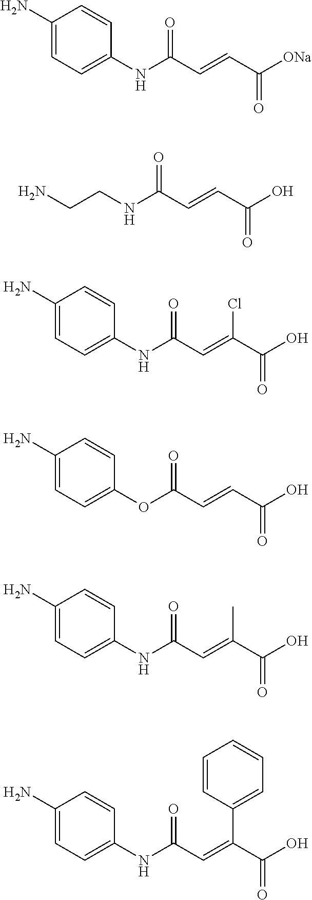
C1(N)=CC=C(NC(C=CC([ONa])=O)=O)C=C1.NCCNC(C=CC(O)=O)=O.C1(N)=CC=C(NC(C=C(C(O)=O)Cl)=O)C=C1.C1(N)=CC=C(OC(C=CC(O)=O)=O)C=C1.C1(N)=CC=C(NC(C=C(C(O)=O)C)=O)C=C1.C1(N)=CC=C(NC(C=C(C(O)=O)C2=CC=CC=C2)=O)C=C1
